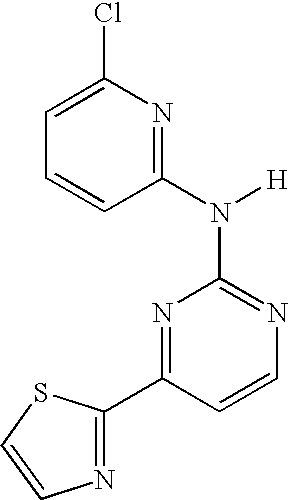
N1=C(N([H])C2=NC(Cl)=CC=C2)N=C(C2=NC=CS2)C=C1
